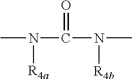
CN([R4a])C(=O)N([R4b])C
